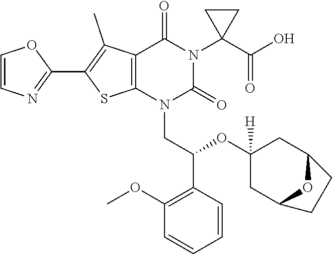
C12=C(N(CC(C3=C(OC)C=CC=C3)OC3([H])CC4OC(C3)CC4)C(=O)N(C3(C(=O)O)CC3)C1=O)SC(C1=NC=CO1)=C2C
